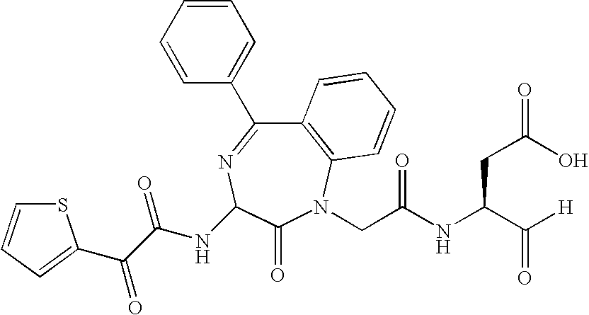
N(C1N=C(C2=CC=CC=C2)C2=C(N(CC(NC(C([H])=O)CC(=O)O)=O)C1=O)C=CC=C2)C(C(=O)C1=CC=CS1)=O
